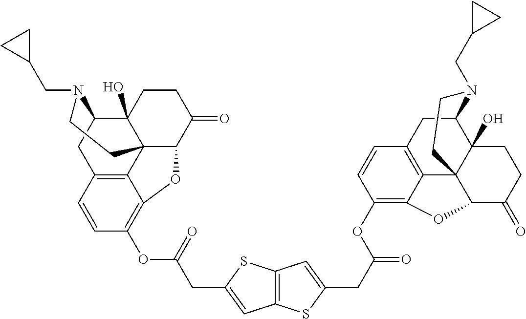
C12(O)C3CC4=C5C1(C(C(=O)CC2)OC5=C(OC(CC1=CC2=C(S1)C=C(CC(OC1=C5C6=C(C=C1)CC1C7(O)C6(C(C(=O)CC7)O5)CCN1CC1CC1)=O)S2)=O)C=C4)CCN3CC1CC1
